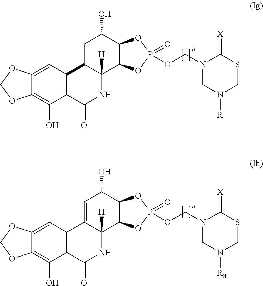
C12=CC3C(C(O)=C1OCO2)C(=O)NC1([H])C3CC(O)C2C1OP(OCN1CN([R])CSC1=[X])(=O)O2.C12=CC3C(C(O)=C1OCO2)C(=O)NC1([H])C3=CC(O)C2C1OP(=O)(OCN1CN([R8])CSC1=[X])O2
